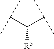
C(C(C(C)C)[R5])(C)C
